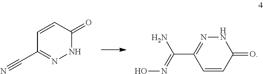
C1=CC(=O)NN=C1C#N.C1(=O)NN=C(C(=NO)N)C=C1
